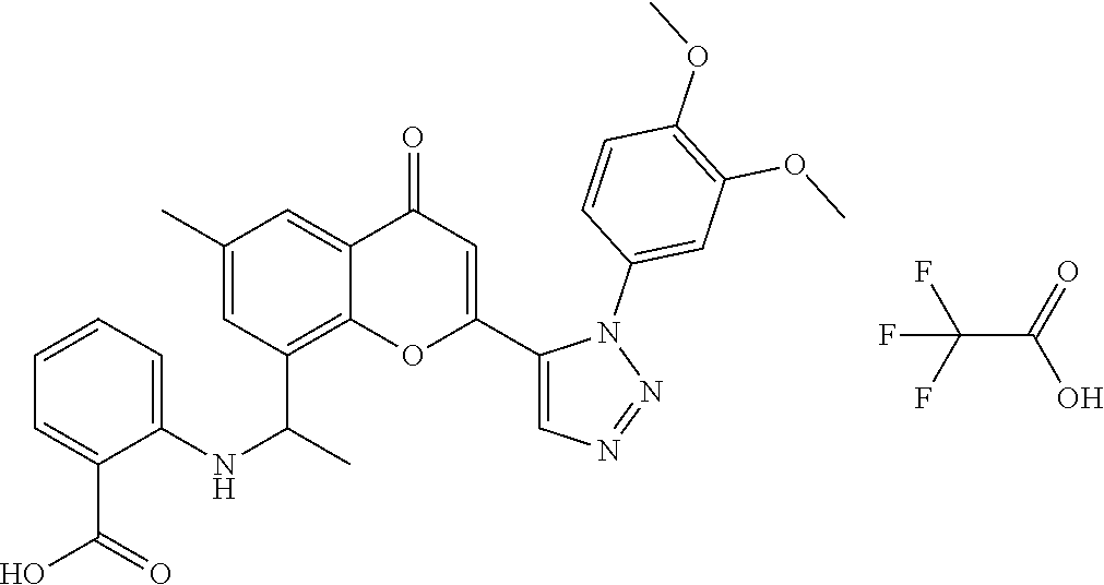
FC(F)(F)C(=O)O.C12=C(C(C)NC3=CC=CC=C3C(O)=O)C=C(C)C=C1C(=O)C=C(C1=CN=NN1C1=CC(OC)=C(OC)C=C1)O2
